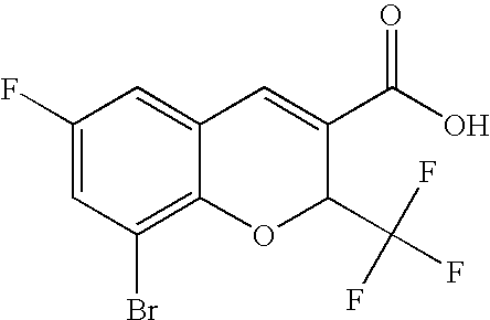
C1(C(O)=O)=CC2=CC(F)=CC(Br)=C2OC1C(F)(F)F
